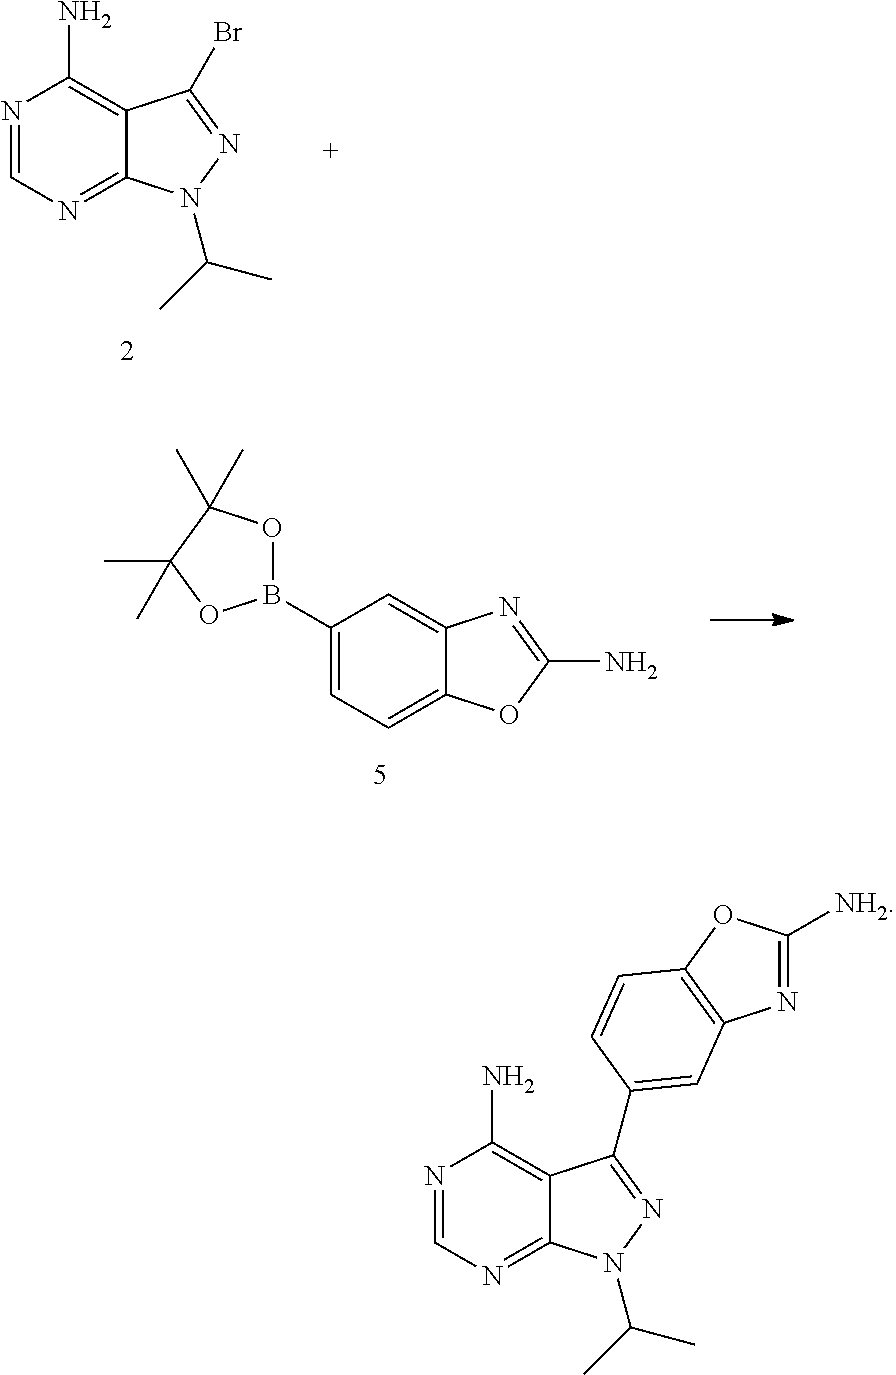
C1(N)=C2C(=NC=N1)N(C(C)C)N=C2Br.C1=C2C(=CC=C1B1OC(C)(C)C(C)(C)O1)OC(N)=N2.C1(N)=C2C(=NC=N1)N(C(C)C)N=C2C1=CC2=C(OC([NH2])=N2)C=C1
